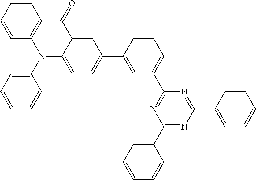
C1=CC=CC2=C1C(=O)C1=CC(C3=CC(C4=NC(C5=CC=CC=C5)=NC(C5=CC=CC=C5)=N4)=CC=C3)=CC=C1N2C1=CC=CC=C1
